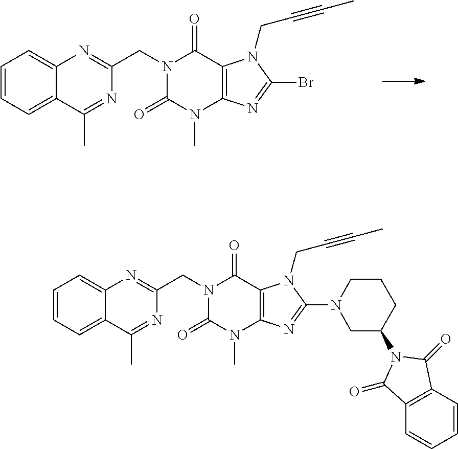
C1=CC=C2C(=C1)N=C(CN1C(=O)N(C)C3=C(C1=O)N(CC#CC)C(Br)=N3)N=C2C.C1=CC=C2C(=C1)N=C(CN1C(=O)N(C)C3=C(C1=O)N(CC#CC)C(N1CC(N4C(=O)C5=C(C=CC=C5)C4=O)CCC1)=N3)N=C2C
